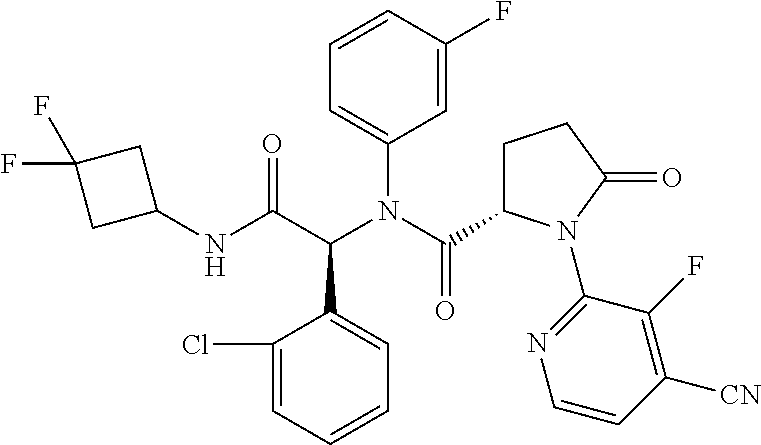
C1(NC(C(N(C(=O)C2CCC(=O)N2C2=NC=CC([CN])=C2F)C2=CC=CC(F)=C2)C2=CC=CC=C2Cl)=O)CC(F)(F)C1
